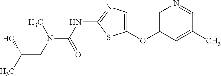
O(C1=CN=C(NC(=O)N(C)CC(O)C)S1)C1=CN=CC(C)=C1
